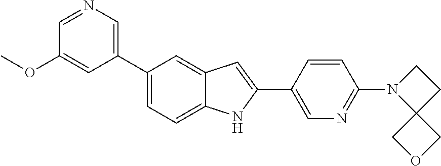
C1=NC=C(C2=CC=C3C(=C2)C=C(C2=CN=C(N4CCC45COC5)C=C2)N3)C=C1OC
